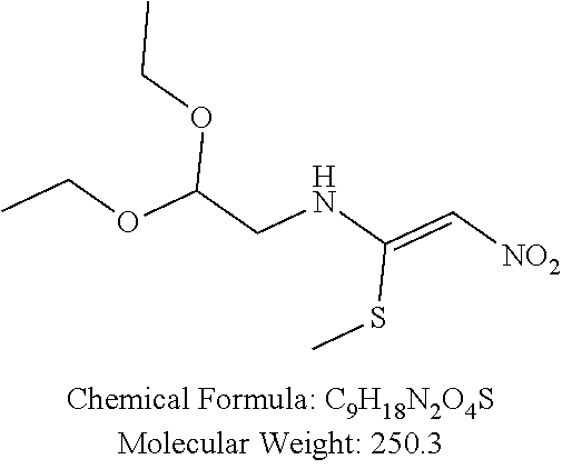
CCOC(CNC(=C[NO2])SC)OCC
